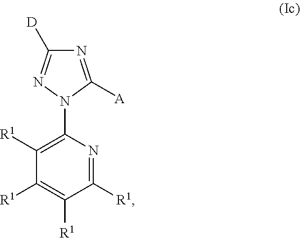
C1(N2N=C([D])N=C2[A])=C([R1])C([R1])=C([R1])C([R1])=N1
